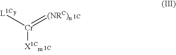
[Cr]([X1Cm])([L1C])=[(NRC)n]
